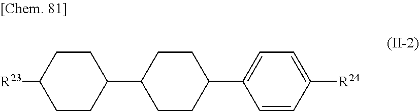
[R23]C1CCC(C2CCC(C3=CC=C([R24])C=C3)CC2)CC1
